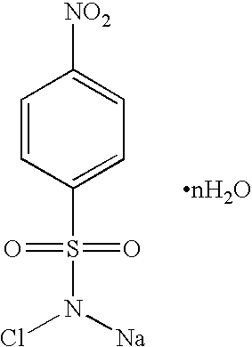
C1=CC(S(=O)(=O)N([Na])Cl)=CC=C1[NO2]
